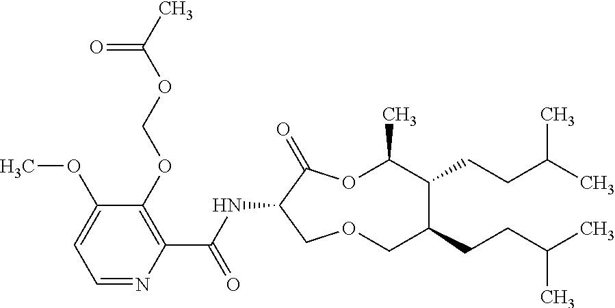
C1(OCOC(C)=O)=C(C(NC2C(=O)OC(C)C(CCC(C)C)C(CCC(C)C)COC2)=O)N=CC=C1OC
